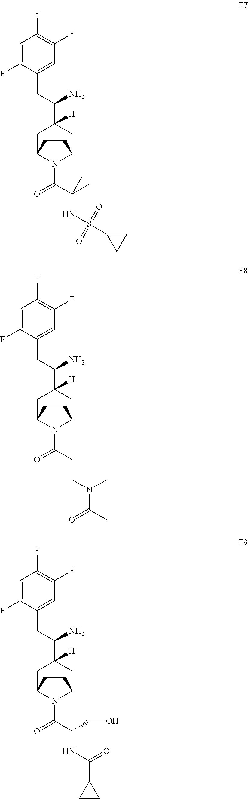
C1=C(F)C(CC(C2([H])CC3N(C(=O)C(NS(=O)(=O)C4CC4)(C)C)C(C2)CC3)N)=CC(F)=C1F.C1=C(F)C(CC(C2([H])CC3N(C(=O)CCN(C)C(=O)C)C(C2)CC3)N)=CC(F)=C1F.C1=C(F)C(CC(C2([H])CC3N(C(=O)C(NC(=O)C4CC4)CO)C(C2)CC3)N)=CC(F)=C1F
